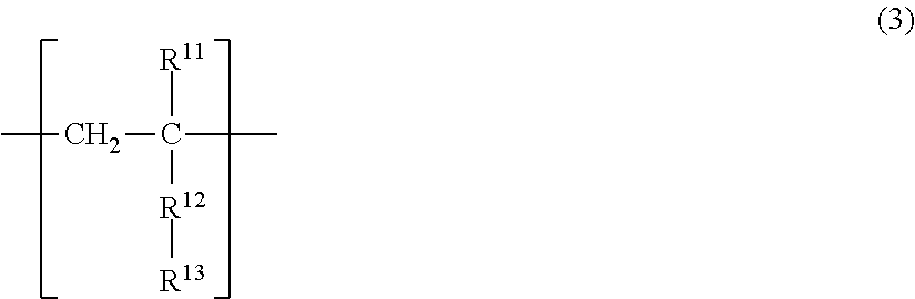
CCC(C)([R11])[R12][R13]
